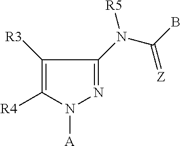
C1([R3])=C([R4])N([A])N=C1N(C(B)=[Z])[R5]
